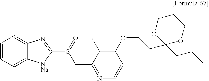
C1=CC=C2C(=C1)N=C(S(=O)CC1=NC=CC(OCCC3(CCC)OCCCO3)=C1C)[NNa]2
